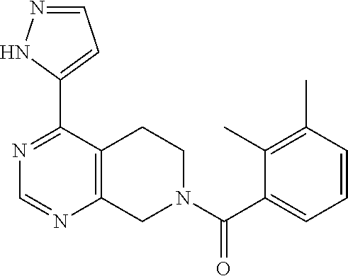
N1=C(C2=CC=NN2)C2=C(N=C1)CN(C(C1=CC=CC(C)=C1C)=O)CC2
